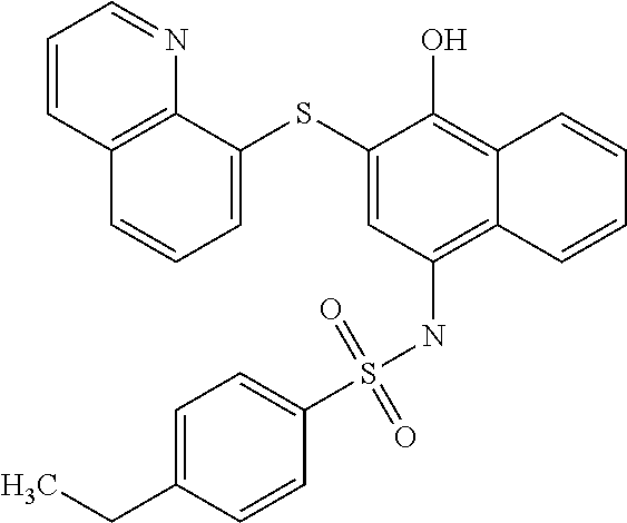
C1=C(SC2=CC(NS(C3=CC=C(CC)C=C3)(=O)=O)=C3C(=C2O)C=CC=C3)C2=C(C=C1)C=CC=N2
